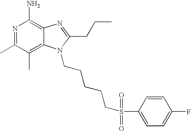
C(CCCN1C2=C(C)C(C)=NC(N)=C2N=C1CCC)CS(C1=CC=C(F)C=C1)(=O)=O
